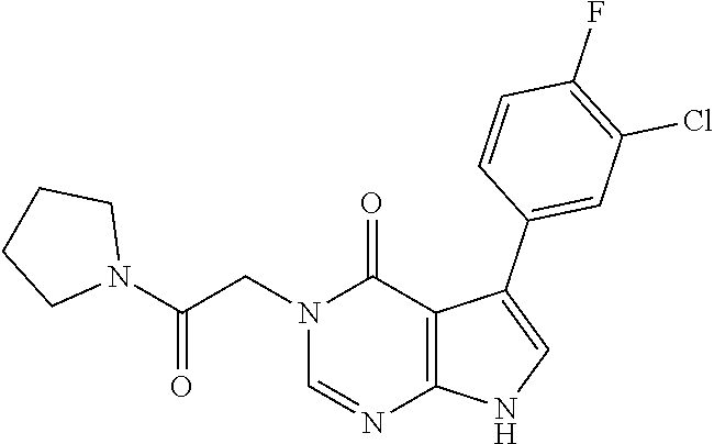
C1=NC2=C(C(=O)N1CC(N1CCCC1)=O)C(C1=CC(Cl)=C(F)C=C1)=CN2
